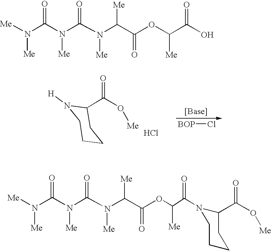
C1(C(O[Me])=O)N([H])CCCC1.Cl.[BOP]Cl.[Me]N(C(N(C(=O)N(C(C(OC([Me])C(O)=O)=O)[Me])[Me])[Me])=O)[Me].[Me]N(C(N(C(=O)N(C(C(OC(C(N1C(C(O[Me])=O)CCCC1)=O)[Me])=O)[Me])[Me])[Me])=O)[Me]
